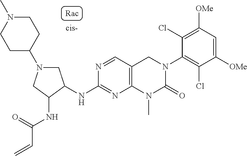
C1(N2CC(NC3=NC4=C(C=N3)CN(C3=C(Cl)C([OMe])=CC([OMe])=C3Cl)C(=O)N4C)C(NC(=O)C=C)C2)CCN(C)CC1
